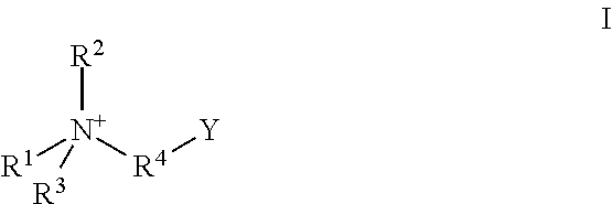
[R2][N+]([R4][Y])([R1])[R3]
